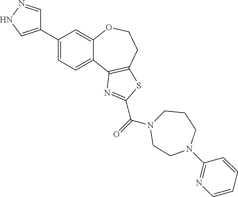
C1(C2=CNN=C2)=CC=C2C(=C1)OCCC1=C2N=C(C(N2CCN(C3=NC=CC=C3)CCC2)=O)S1
